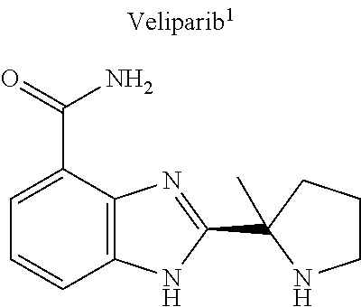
C12=C(C(C(=O)N)=CC=C1)N=C(C1(C)NCCC1)N2
